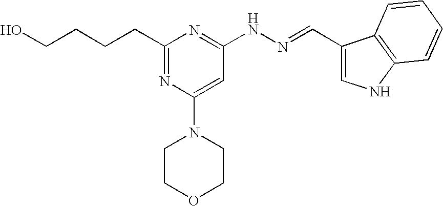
C(CCC1=NC(N2CCOCC2)=CC(NN=CC2=CNC3=C2C=CC=C3)=N1)CO
